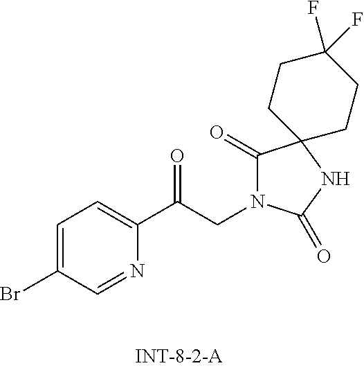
C1=C(Br)C=NC(C(CN2C(=O)C3(NC2=O)CCC(F)(F)CC3)=O)=C1
